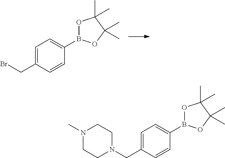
C1=C(CBr)C=CC(B2OC(C)(C)C(C)(C)O2)=C1.C1=C(CN2CCN(C)CC2)C=CC(B2OC(C)(C)C(C)(C)O2)=C1
